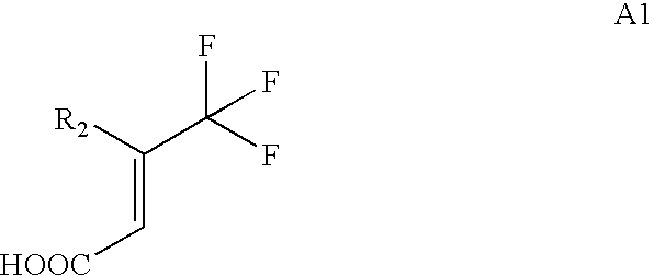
[R2]C(C(F)(F)F)=C[HOOC]
